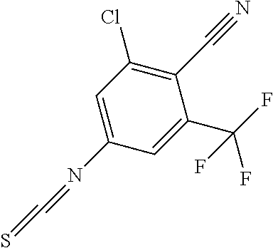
C1=C(C(F)(F)F)C(C#N)=C(Cl)C=C1N=C=S
